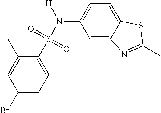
C1=C2C(=CC=C1N([H])S(C1=CC=C(Br)C=C1C)(=O)=O)SC(C)=N2
